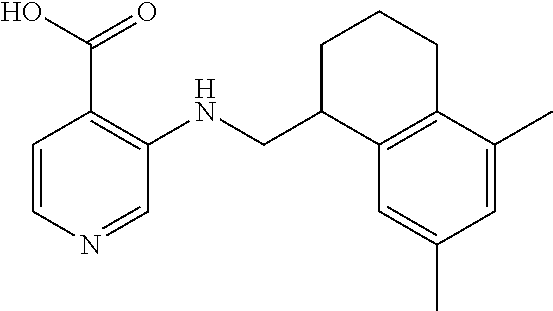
C1=CN=CC(NCC2C3=C(CCC2)C(C)=CC(C)=C3)=C1C(O)=O
